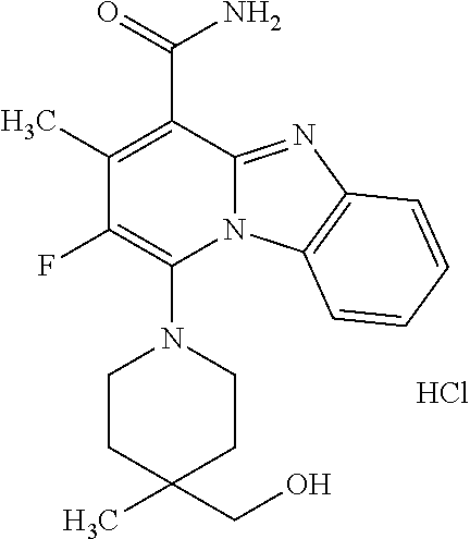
Cl.C1(C)=C(C(=O)N)C2=NC3=C(N2C(N2CCC(C)(CO)CC2)=C1F)C=CC=C3
